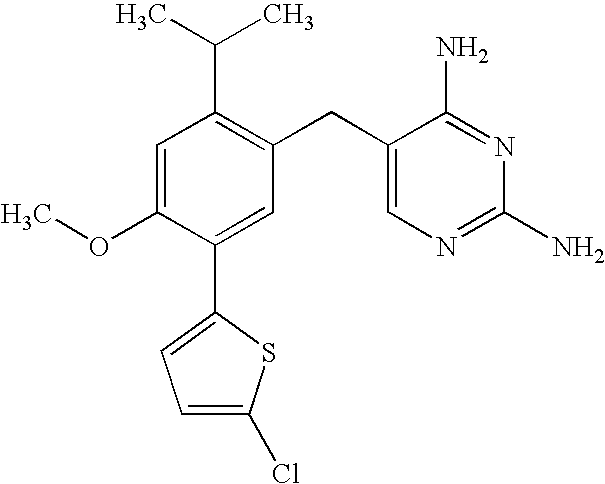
C1=C(OC)C(C2=CC=C(Cl)S2)=CC(CC2=CN=C(N)N=C2N)=C1C(C)C
